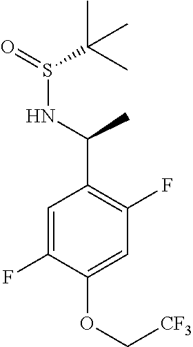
C1=C(F)C(OC[CF3])=CC(F)=C1C(NS(=O)C(C)(C)C)C
